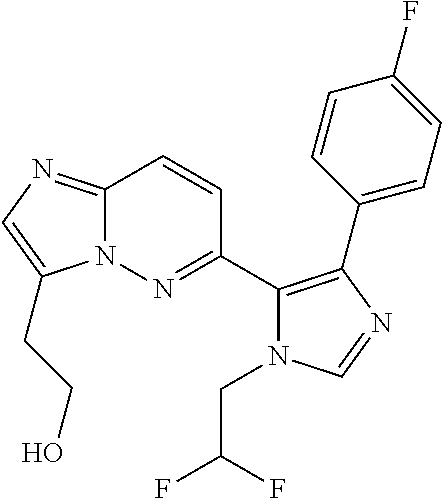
C12=NC=C(CCO)N1N=C(C1=C(C3=CC=C(F)C=C3)N=CN1CC(F)F)C=C2
